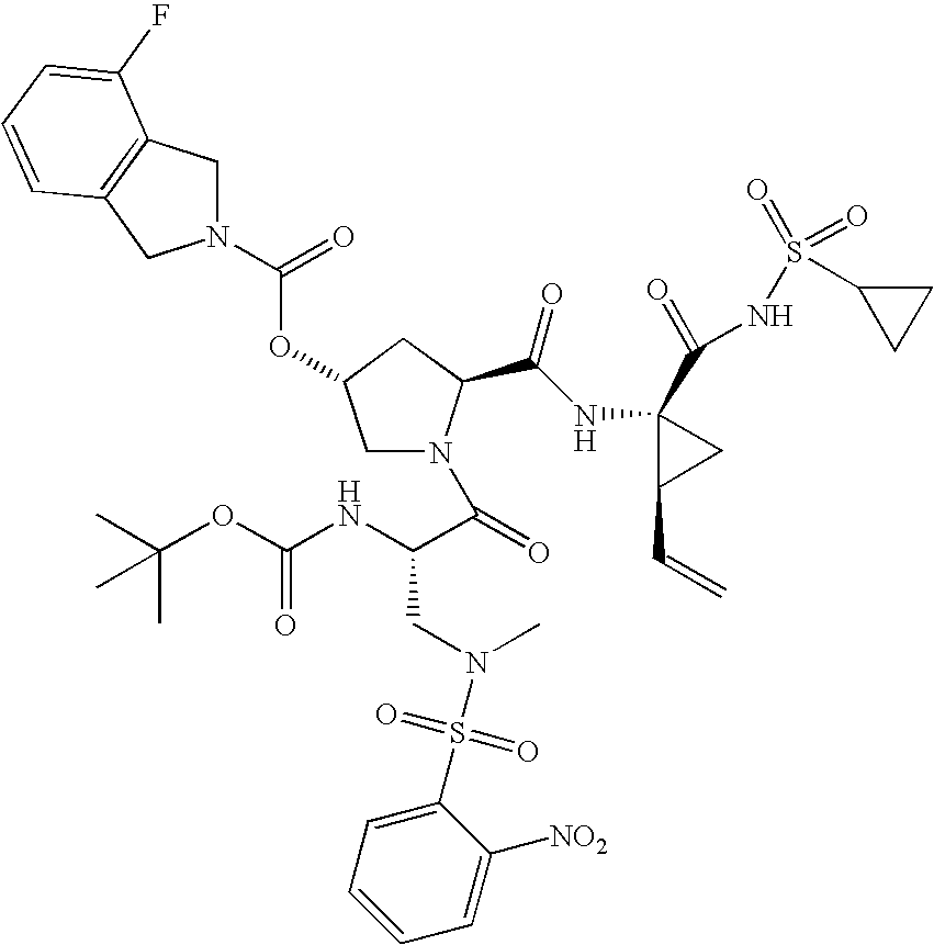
CC(OC(NC(C(=O)N1CC(OC(N2CC3=C(C2)C=CC=C3F)=O)CC1C(NC1(C(=O)NS(C2CC2)(=O)=O)C(C=C)C1)=O)CN(C)S(C1=CC=CC=C1[NO2])(=O)=O)=O)(C)C
